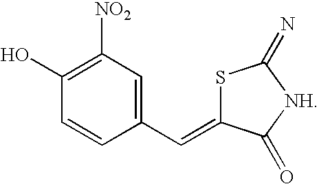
S1C(=CC2=CC([NO2])=C(O)C=C2)C(=O)[NH]C1=N
